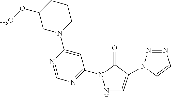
N1C=C(N2N=NC=C2)C(=O)N1C1=NC=NC(N2CCCC(OC)C2)=C1
